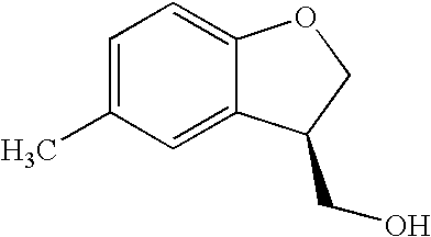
C1=C(C)C=C2C(=C1)OCC2CO
